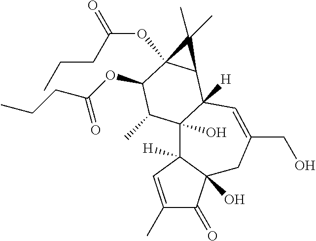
C1(C)=CC2([H])C(O)(C1=O)CC(CO)=CC1([H])C2(O)C(C)C(OC(CCC)=O)C2(OC(=O)CCC)C1C2(C)C
